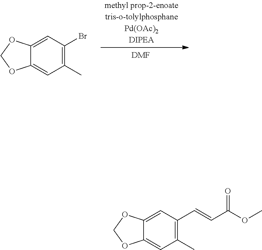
C12=CC(Br)=C(C)C=C1OCO2.[DMF].C(=CC(OC)=O)C1=C(C)C=C2C(=C1)OCO2
